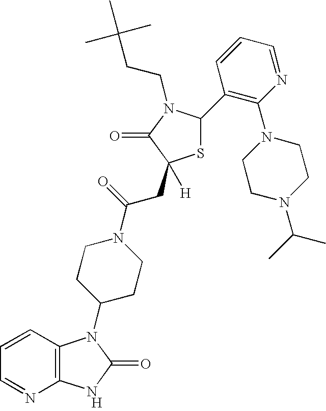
[H].C12=C(C=CC=N1)N(C1CCN(C(=O)CC3([H])SC(C4=C(N5CCN(C(C)C)CC5)N=CC=C4)N(CCC(C)(C)C)C3=O)CC1)C(=O)N2
